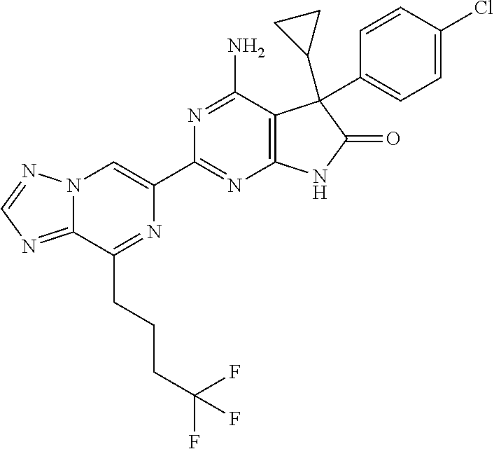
C12=NC=NN1C=C(C1=NC3=C(C(N)=N1)C(C1CC1)(C1=CC=C(Cl)C=C1)C(=O)N3)N=C2CCCC(F)(F)F
